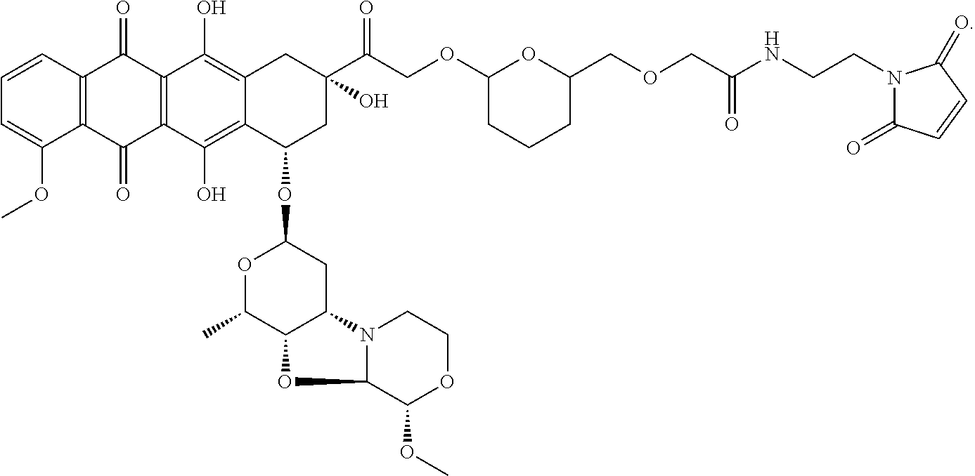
C1=CC2=C(C(OC)=C1)C(=O)C1=C(C2=O)C(O)=C2C(=C1O)C(OC1OC(C)C3C(C1)N1C(C(OC)OCC1)O3)CC(C(COC1CCCC(COCC(NCCN3C(=O)C=CC3=O)=O)O1)=O)(O)C2
